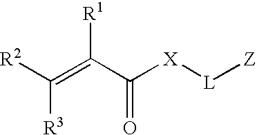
[R2]C(=C(C([X][L][Z])=O)[R1])[R3]
